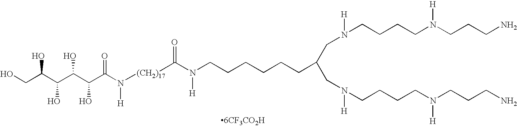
OCC(C(C(C(C(N([H])[(CH2)17]C(N(CCCCCCC(CN(CCCCN(CCCN)[H])[H])CN(CCCCN(CCCN)[H])[H])[H])=O)=O)O)O)O)O
